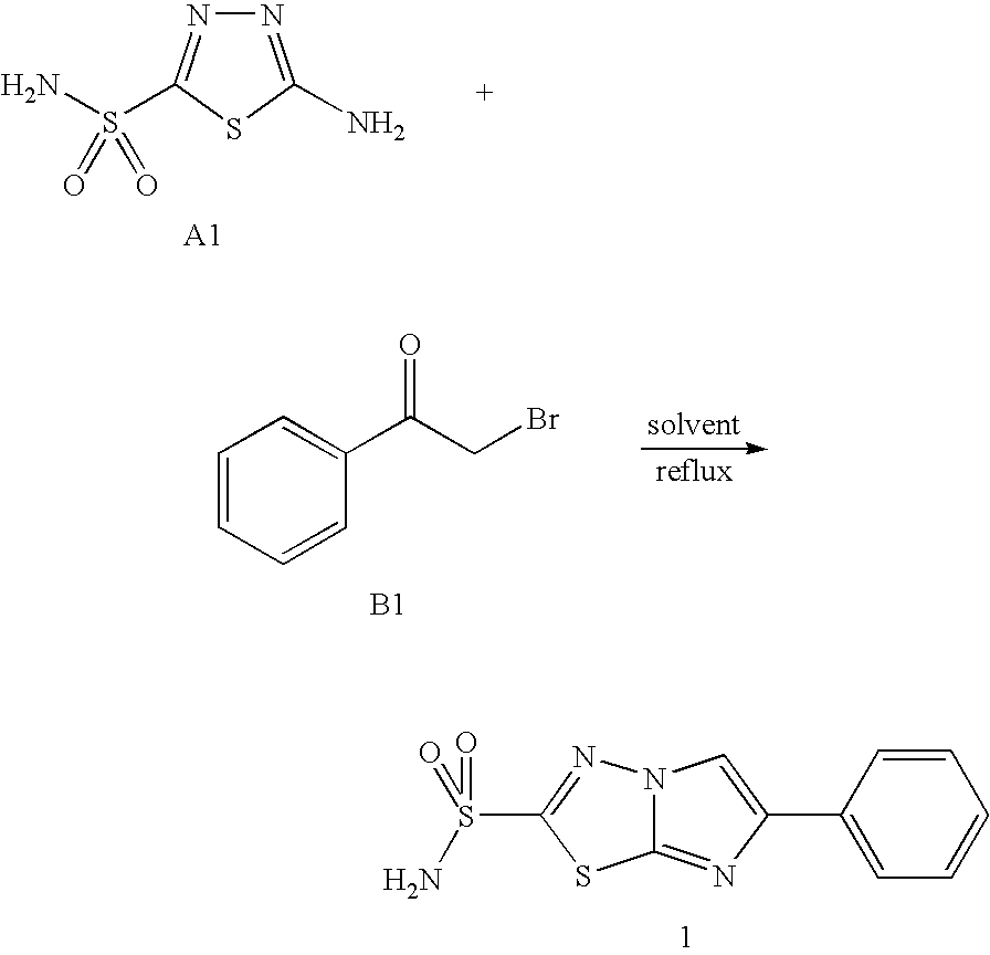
N12C(=NC(C3=CC=CC=C3)=C1)SC(S(=O)(=O)N)=N2.N1=C(N)SC(S(N)(=O)=O)=N1.C1=CC=CC(C(CBr)=O)=C1.[B1]
